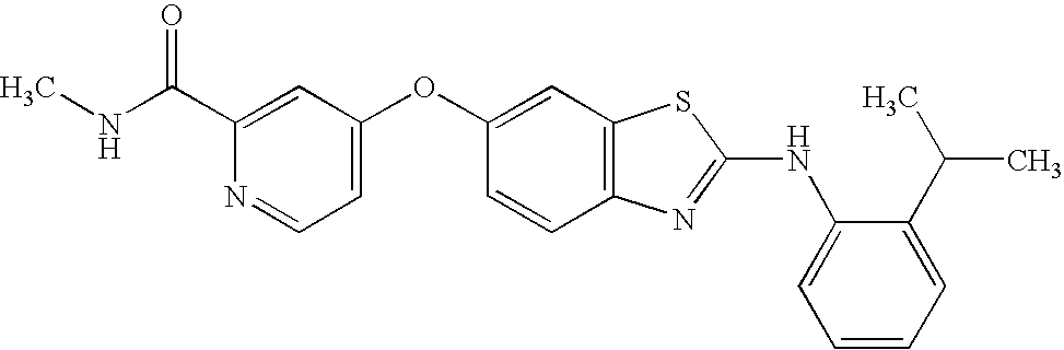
C1(C(NC)=O)=CC(OC2=CC3=C(C=C2)N=C(NC2=CC=CC=C2C(C)C)S3)=CC=N1
